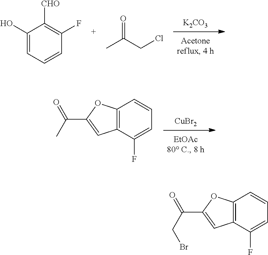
[K2CO3].C1(O)=CC=CC(F)=C1[CHO].CC(CCl)=O.[CuBr2].C12=C(C(F)=CC=C1)C=C(C(=O)C)O2.C12=C(C(F)=CC=C1)C=C(C(=O)CBr)O2
